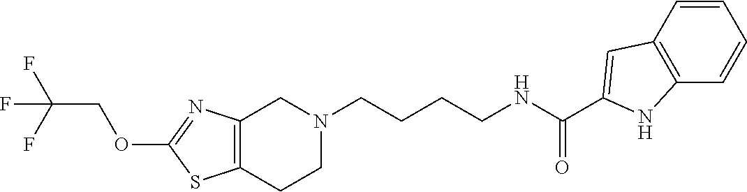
C1(OCC(F)(F)F)=NC2=C(S1)CCN(CCCCNC(C1=CC3=C(N1)C=CC=C3)=O)C2
